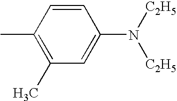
C1(C)=C(C)C=CC(N([C2H5])[C2H5])=C1
